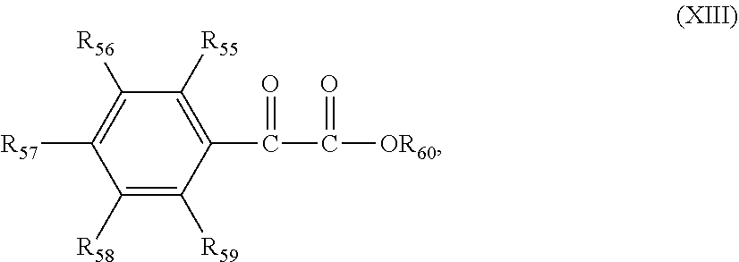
C1([R58])=C([R59])C(C(C([OR60])=O)=O)=C([R55])C([R56])=C1[R57]
